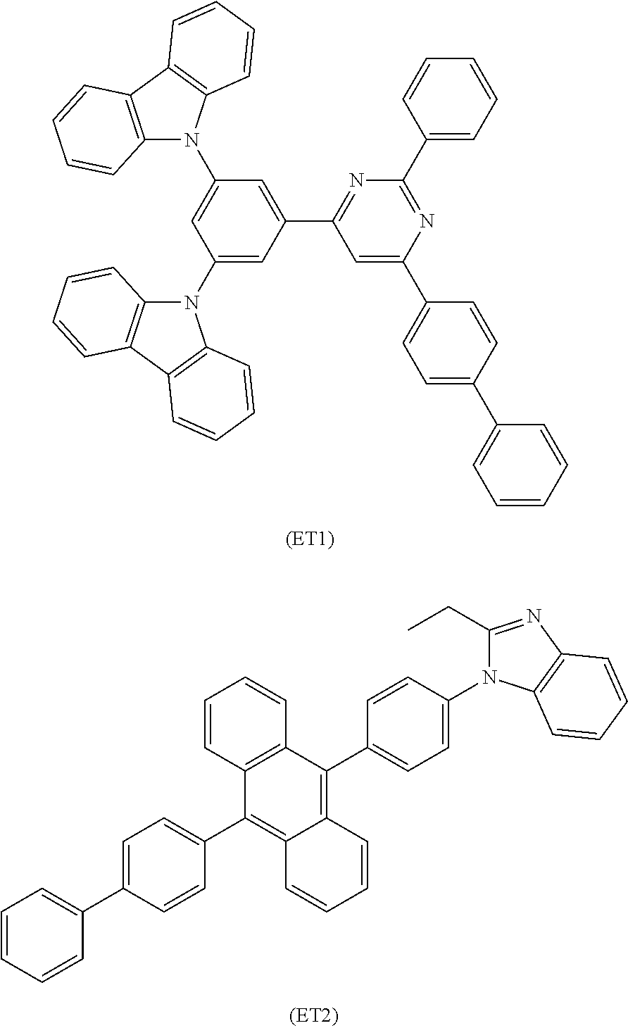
C1(N2C3=C(C4=C2C=CC=C4)C=CC=C3)=CC(C2=NC(C3=CC=CC=C3)=NC(C3=CC=C(C4=CC=CC=C4)C=C3)=C2)=CC(N2C3=C(C4=C2C=CC=C4)C=CC=C3)=C1.C1=CC=CC(C2=CC=C(C3=C4C(=C(C5=CC=C(N6C(CC)=NC7=C6C=CC=C7)C=C5)C5=C3C=CC=C5)C=CC=C4)C=C2)=C1
